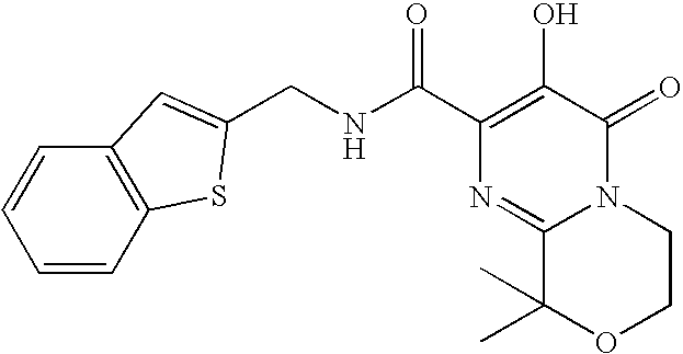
N12C(=O)C(O)=C(C(NCC3=CC4=C(C=CC=C4)S3)=O)N=C1C(C)(C)OCC2
